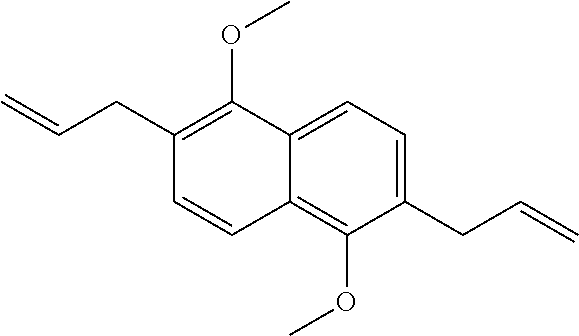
C1(CC=C)=CC=C2C(=C1OC)C=CC(CC=C)=C2OC
